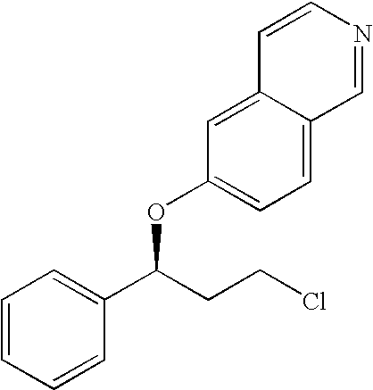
C1=CC=CC(C(CCCl)OC2=CC=C3C(=C2)C=CN=C3)=C1
